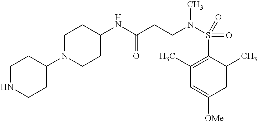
C1(NC(CCN(S(=O)(C2=C(C)C=C([OMe])C=C2C)=O)C)=O)CCN(C2CCNCC2)CC1
